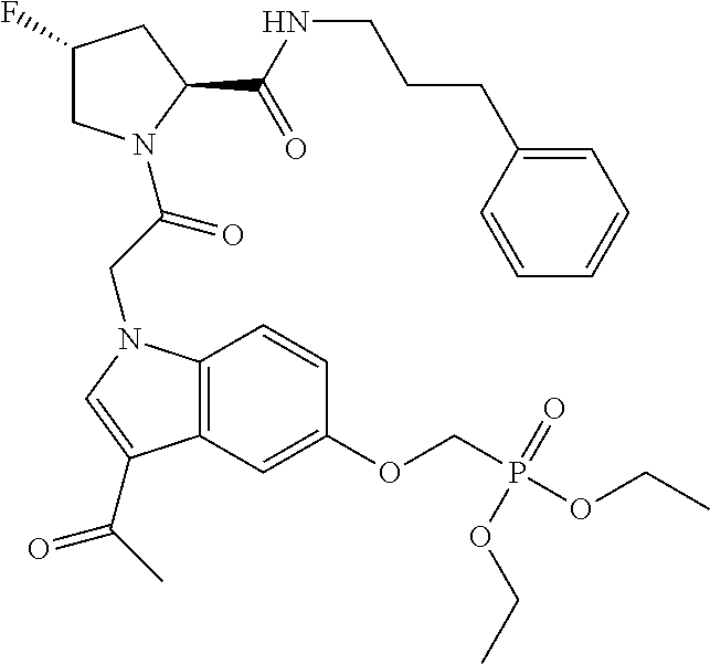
C1(F)CN(C(CN2C3=C(C=C(OCP(OCC)(=O)OCC)C=C3)C(C(C)=O)=C2)=O)C(C(NCCCC2=CC=CC=C2)=O)C1
